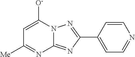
C1=C([O-])N2C(=NC(C3=CC=NC=C3)=N2)N=C1[Me]
